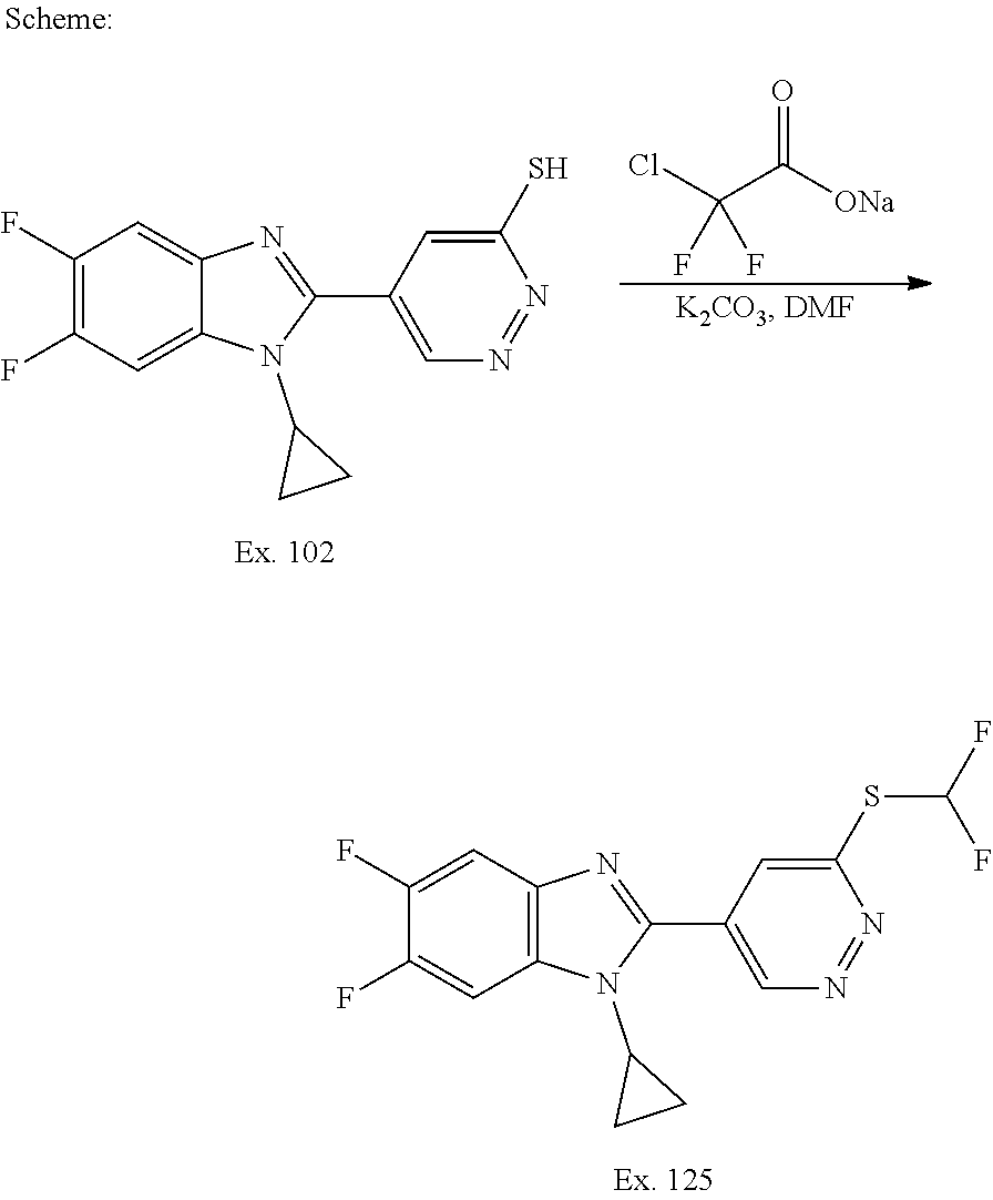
C1(F)=C(F)C=C2C(=C1)N=C(C1=CN=NC(S)=C1)N2C1CC1.ClC(C([ONa])=O)(F)F.C1(F)=CC2=C(C=C1F)N(C1CC1)C(C1=CN=NC(SC(F)F)=C1)=N2
